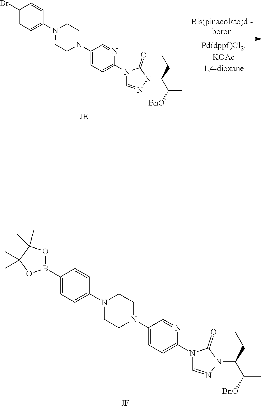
C1(Br)=CC=C(N2CCN(C3=CC=C(N4C=NN(C(C(C)[BnO])CC)C4=O)N=C3)CC2)C=C1.[JF].C1(B2OC(C)(C)C(C)(C)O2)=CC=C(N2CCN(C3=CC=C(N4C=NN(C(C(C)[BnO])CC)C4=O)N=C3)CC2)C=C1
